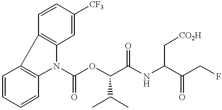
C1=CC([CF3])=CC2=C1C1=C(N2C(OC(C(NC(C(CF)=O)C[CO2H])=O)C(C)C)=O)C=CC=C1
